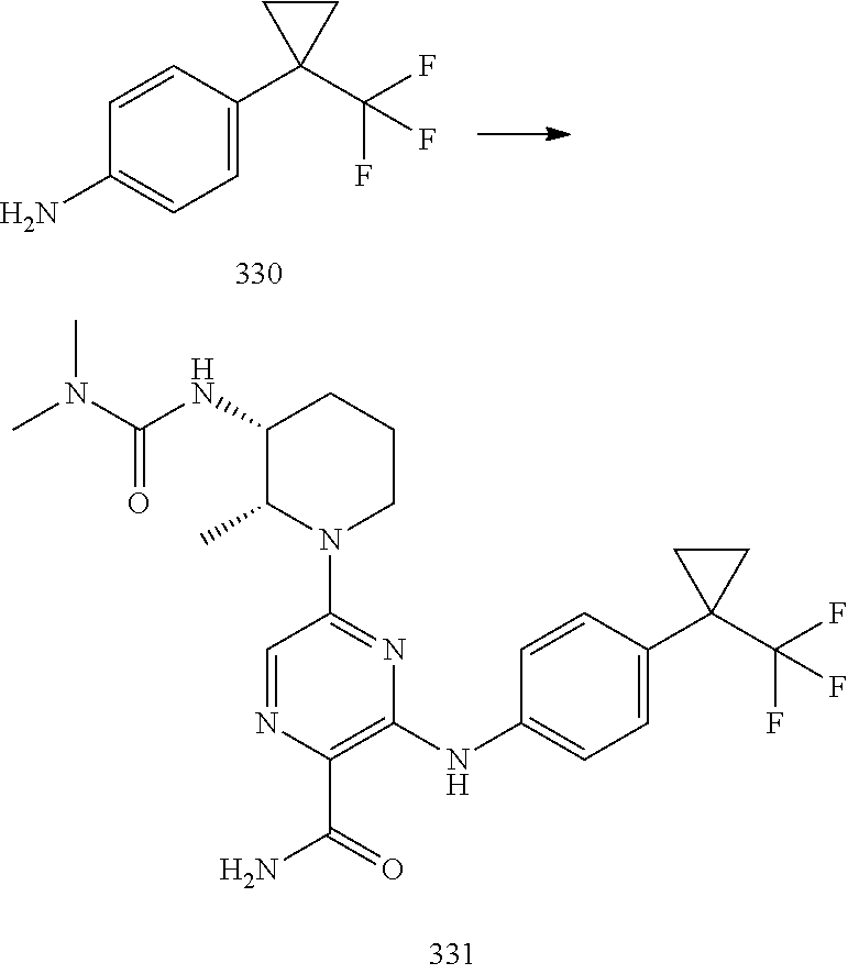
C1(NC(N(C)C)=O)C(C)N(C2=NC(NC3=CC=C(C4(C(F)(F)F)CC4)C=C3)=C(C(=O)N)N=C2)CCC1.C1=CC(C2(C(F)(F)F)CC2)=CC=C1N
